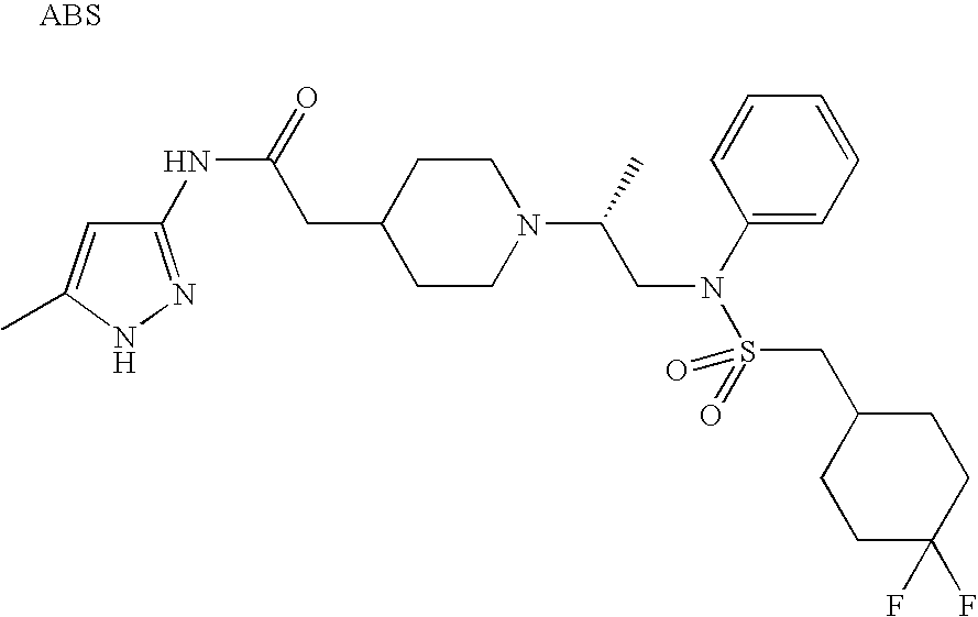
C1(NC(=O)CC2CCN(C(C)CN(C3=CC=CC=C3)S(=O)(CC3CCC(F)(F)CC3)=O)CC2)=NNC(C)=C1
